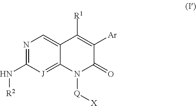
N1=C(N[R2])[J]=C2C(=C1)C([R1])=C([Ar])C(=O)N2[Q][X]
